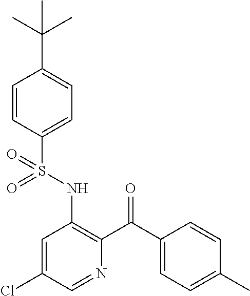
C1=CC(S(NC2=C(C(C3=CC=C(C)C=C3)=O)N=CC(Cl)=C2)(=O)=O)=CC=C1C(C)(C)C
